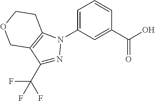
C1=C(N2N=C(C(F)(F)F)C3=C2CCOC3)C=C(C(O)=O)C=C1
